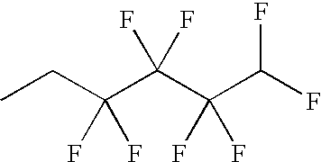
CCC(C(C(C(F)F)(F)F)(F)F)(F)F
